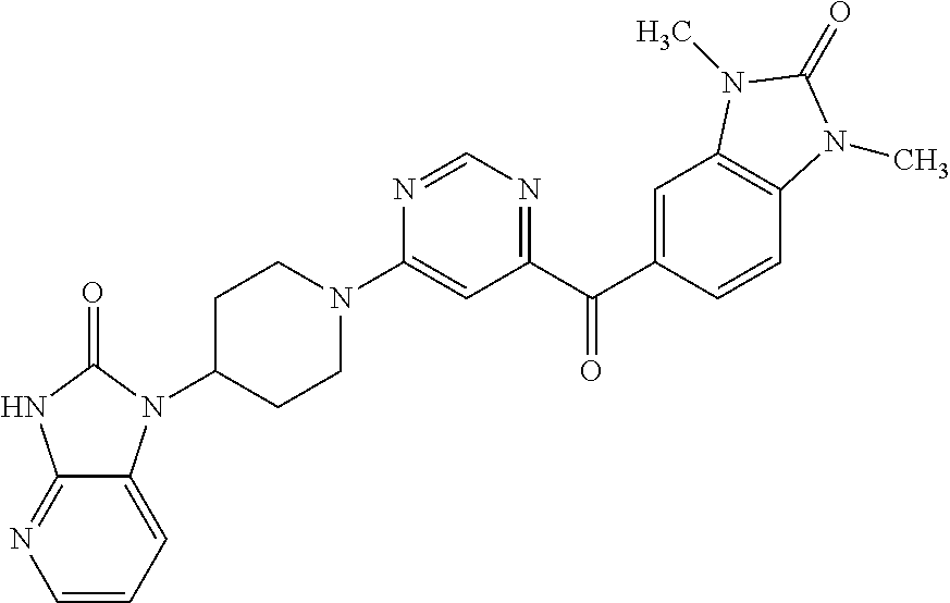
C1C(N2C3=CC=CN=C3NC2=O)CCN(C2=CC(C(C3=CC4=C(C=C3)N(C)C(=O)N4C)=O)=NC=N2)C1
